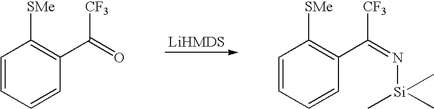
C1=CC=CC(C(=O)[CF3])=C1[SMe].C1=CC=CC(C(=N[Si](C)(C)C)[CF3])=C1[SMe]
